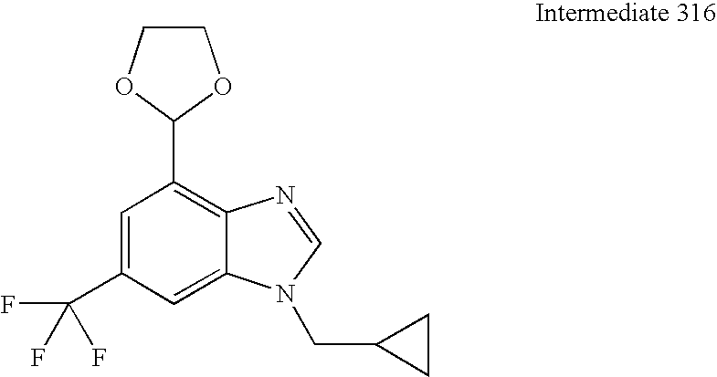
C1=C(C(F)(F)F)C=C2C(=C1C1OCCO1)N=CN2CC1CC1
